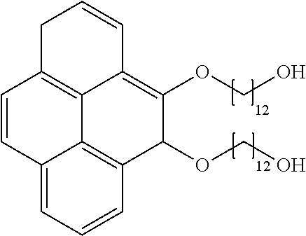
C1C2=C3C(=C(OCO)C(OCO)C4=C3C(=CC=C4)C=C2)C=C1
